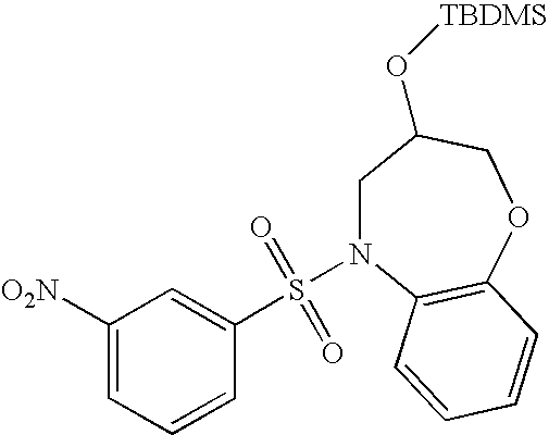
C1([O2N])=CC=CC(S(N2CC(O[TBDMS])COC3=C2C=CC=C3)(=O)=O)=C1
